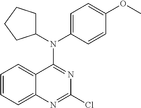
C1=CC(OC)=CC=C1N(C1CCCC1)C1=NC(Cl)=NC2=CC=CC=C21
